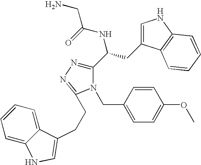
C1(C(CC2=CNC3=C2C=CC=C3)NC(=O)CN)=NN=C(CCC2=CNC3=CC=CC=C32)N1CC1=CC=C(OC)C=C1
